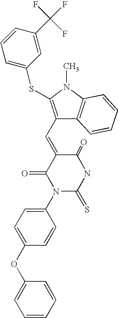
C1(N2C(=S)NC(=O)C(=CC3=C(SC4=CC=CC(C(F)(F)F)=C4)N(C)C4=C3C=CC=C4)C2=O)=CC=C(OC2=CC=CC=C2)C=C1
